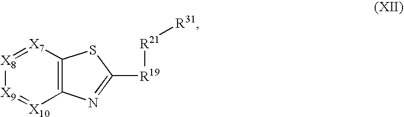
C12=C(N=C([R19][R21][R31])S1)[X10]=[X9][X8]=[X7]2
